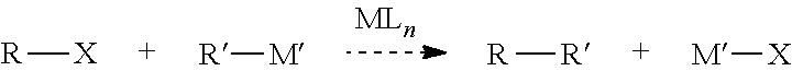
[R][X].[R][M].[M][X].[R][R]
